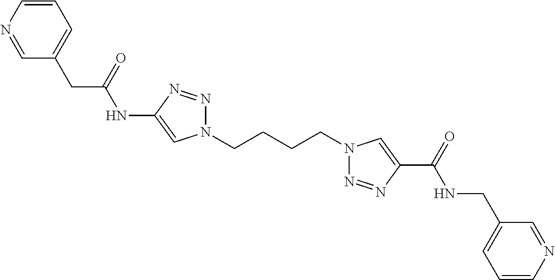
C1(NC(CC2=CC=CN=C2)=O)=CN(CCCCN2N=NC(C(=O)NCC3=CC=CN=C3)=C2)N=N1
